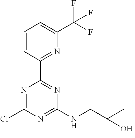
N1=C(Cl)N=C(NCC(C)(C)[OH])N=C1C1=NC(C(F)(F)F)=CC=C1
